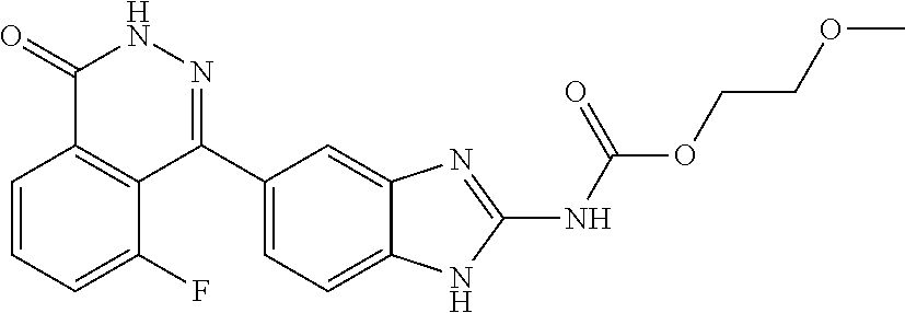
O(CCOC)C(=O)NC1=NC2=CC(C3=NNC(=O)C4=C3C(F)=CC=C4)=CC=C2N1
